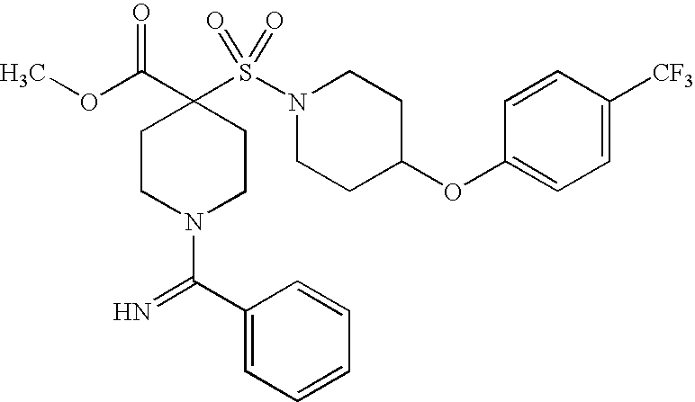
C1(OC2CCN(S(=O)(=O)C3(C(=O)OC)CCN(C(=N)C4=CC=CC=C4)CC3)CC2)=CC=C([CF3])C=C1
